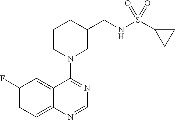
C1(F)=CC=C2C(=C1)C(N1CC(CNS(C3CC3)(=O)=O)CCC1)=NC=N2
